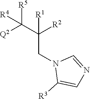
C(CN1C([R3])=CN=C1)(C([Q2])([R5])[R4])([R2])[R1]
